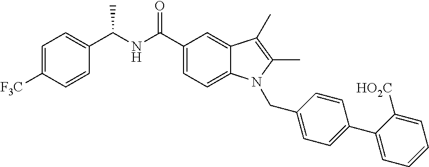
C1=C([F3C])C=CC(C(NC(C2=CC=C3C(=C2)C(C)=C(C)N3CC2=CC=C(C3=CC=CC=C3[HO2C])C=C2)=O)C)=C1
